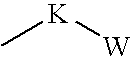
C[K][W]
